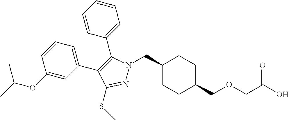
C1(CN2N=C(SC)C(C3=CC=CC(OC(C)C)=C3)=C2C2=CC=CC=C2)CCC(COCC(O)=O)CC1
